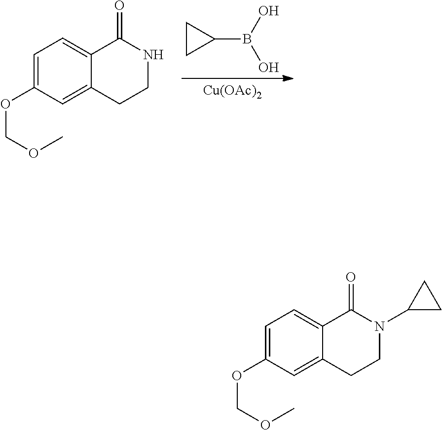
C1CC1B(O)O.[Cu(OAc)2].C1=C(OCOC)C=C2C(=C1)C(=O)NCC2.C1=C(OCOC)C=C2C(=C1)C(=O)N(C1CC1)CC2
